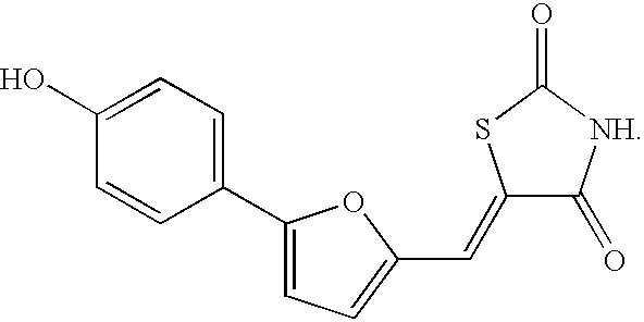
C1(O)=CC=C(C2=CC=C(C=C3C(=O)[NH]C(=O)S3)O2)C=C1
